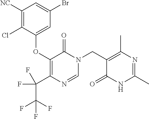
C1([NC])=C(Cl)C(OC2=C(C(C(F)(F)F)(F)F)N=CN(CC3=C(C)N=C(C)NC3=O)C2=O)=CC(Br)=C1
